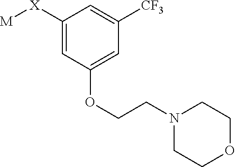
C1=C([X][M])C=C([CF3])C=C1OCCN1CCOCC1
